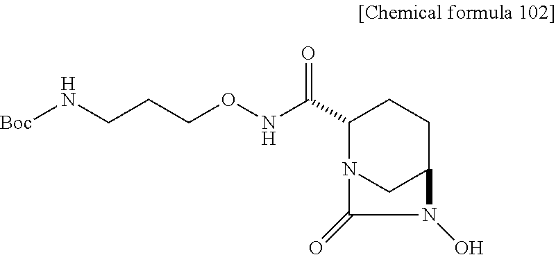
C1(C(NOCCCN[Boc])=O)N2CC(CC1)N(O)C2=O
